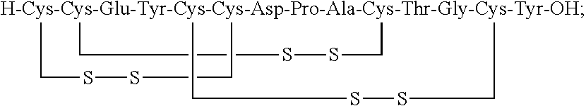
[H-Cys-Cys-Glu-Tyr-Cys-Cys-Asp-Pro-Ala-Cys-Thr-Gly-Cys-Tyr-OH]123(CSSC1)(CSSC2)CSSC3
